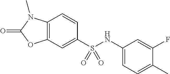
C1=CC2=C(C=C1S(NC1=CC=C(C)C(F)=C1)(=O)=O)OC(=O)N2C
